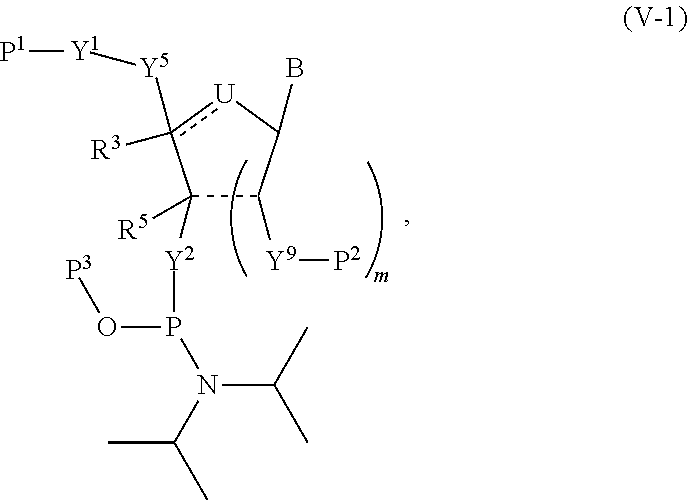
C1([R5])([Y2]P(O[P3])N(C(C)C)C(C)C)C([Y9][P2])C(B)[U]c1([Y5][Y1][P1])[R3]
